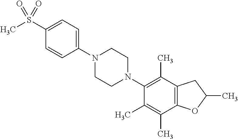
C1(S(C)(=O)=O)=CC=C(N2CCN(C3=C(C)C4=C(C(C)=C3C)OC(C)C4)CC2)C=C1
